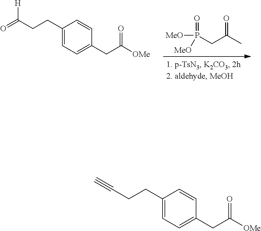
[MeO]P(=O)(CC(=O)C)[MeO].C1=C(CCC([H])=O)C=CC(CC([OMe])=O)=C1.C1=C(CCC#C)C=CC(CC([OMe])=O)=C1
